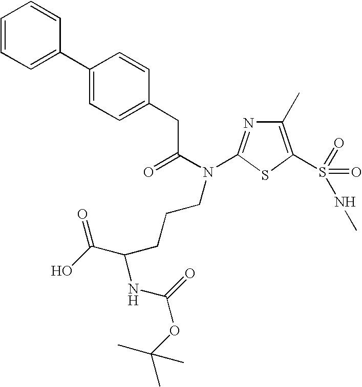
C1(C)=C(S(NC)(=O)=O)SC(N(C(CC2=CC=C(C3=CC=CC=C3)C=C2)=O)CCCC(NC(OC(C)(C)C)=O)C(O)=O)=N1
